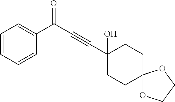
C1(O)(C#CC(=O)C2=CC=CC=C2)CCC2(CC1)OCCO2
